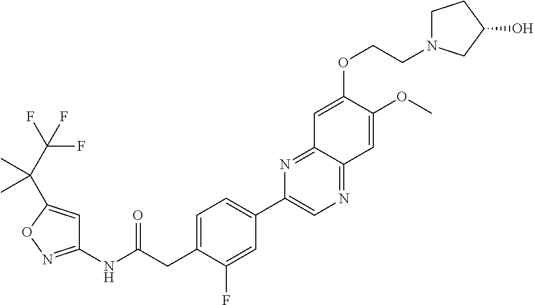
C1(NC(CC2=CC=C(C3=CN=C4C(=N3)C=C(OCCN3CCC(O)C3)C(OC)=C4)C=C2F)=O)=NOC(C(C(F)(F)F)(C)C)=C1
